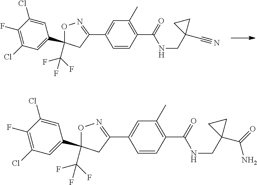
C1=C(Cl)C(F)=C(Cl)C=C1C1(C(F)(F)F)ON=C(C2=CC(C)=C(C(=O)NCC3(C#N)CC3)C=C2)C1.C1=C(Cl)C(F)=C(Cl)C=C1C1(C(F)(F)F)ON=C(C2=CC(C)=C(C(=O)NCC3(C(=O)N)CC3)C=C2)C1
